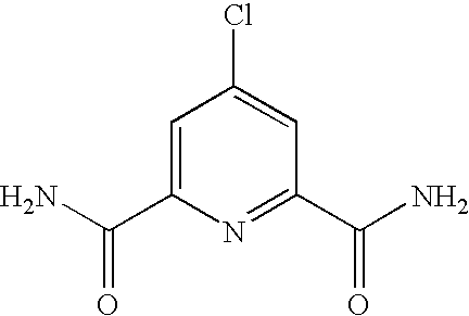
C1=C(C(N)=O)N=C(C(N)=O)C=C1Cl
